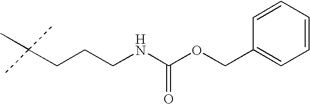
C(CCCNC(OCC1=CC=CC=C1)=O)(C)(C)C
